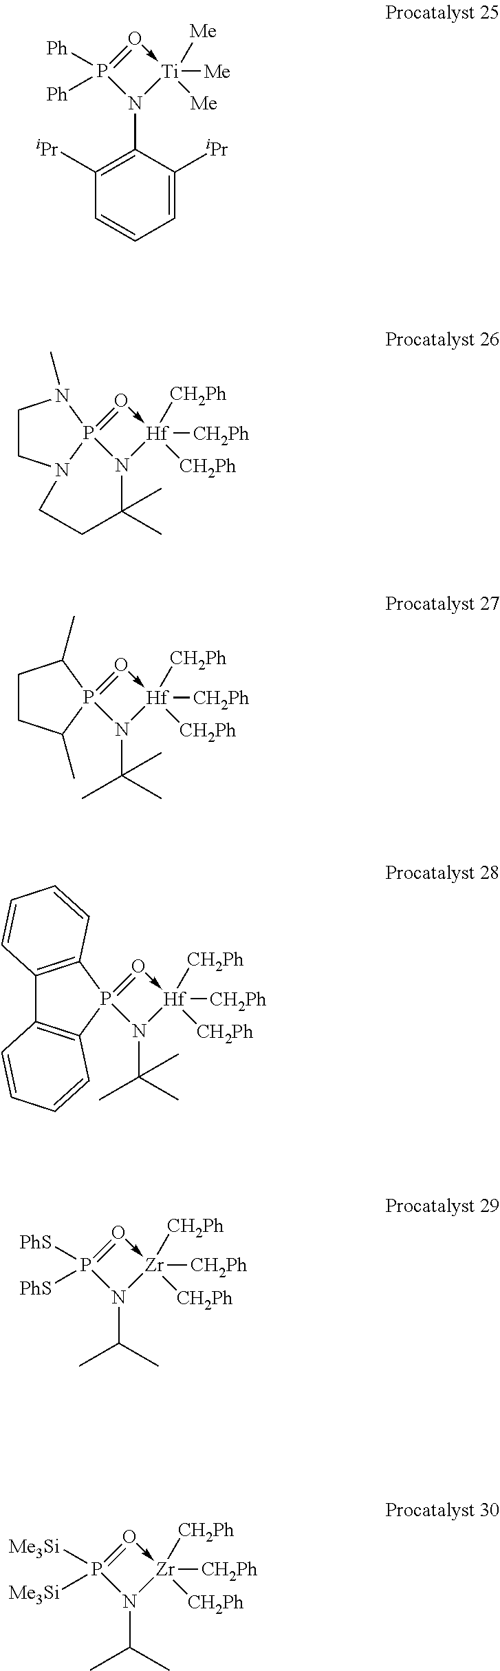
C1(C)(C)N2[Hf]([CH2Ph])([CH2Ph])([CH2Ph])-O=P23N(C)CCN3CC1.C(N1[Hf]([CH2Ph])([CH2Ph])([CH2Ph])-O=P12C1=C(C3=C2C=CC=C3)C=CC=C1)(C)(C)C.N1(C(C)(C)C)[Hf]([CH2Ph])([CH2Ph])([CH2Ph])-O=P12C(C)CCC2C.C(N1[Zr]([CH2Ph])([CH2Ph])([CH2Ph])-O=P1([PhS])[PhS])(C)C.C1=CC=C([iPr])C(N2[Ti]([Me])([Me])([Me])-O=P2([Ph])[Ph])=C1[iPr].C(N1[Zr]([CH2Ph])([CH2Ph])([CH2Ph])-O=P1([Me3Si])[Me3Si])(C)C
